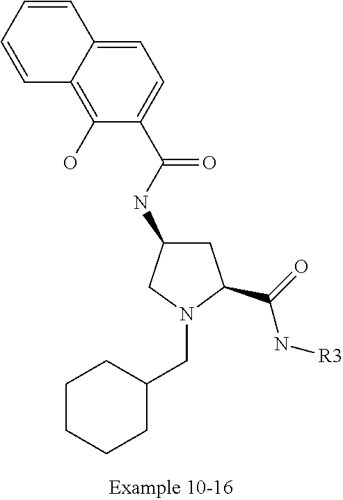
C1CCCC(CN2C(C(N[R3])=O)CC(NC(C3=CC=C4C(=C3O)C=CC=C4)=O)C2)C1
